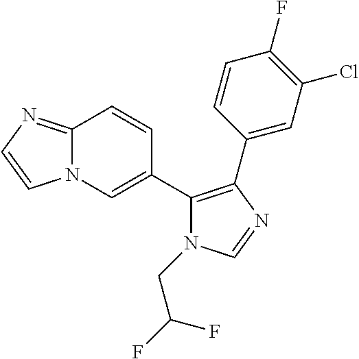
N12C(=NC=C1)C=CC(C1=C(C3=CC(Cl)=C(F)C=C3)N=CN1CC(F)F)=C2
